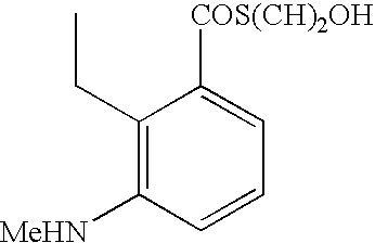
C1(CC)=C([MeHN])C=CC=C1[COS(CH)2OH]
